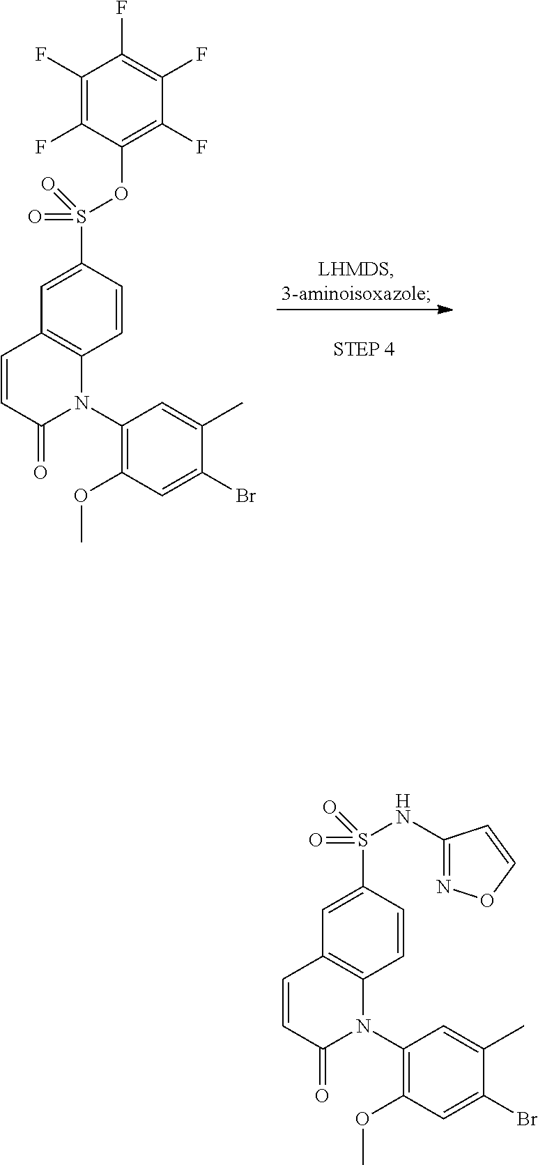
C1(F)=C(F)C(OS(C2=CC3=C(C=C2)N(C2=C(OC)C=C(Br)C(C)=C2)C(=O)C=C3)(=O)=O)=C(F)C(F)=C1F.N(S(C1=CC2=C(C=C1)N(C1=C(OC)C=C(Br)C(C)=C1)C(=O)C=C2)(=O)=O)C1=NOC=C1
